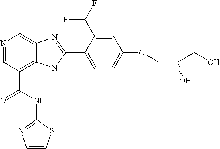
N1=CC(C(NC2=NC=CS2)=O)=C2C(=C1)N=C(C1=CC=C(OCC(CO)O)C=C1C(F)F)N2
